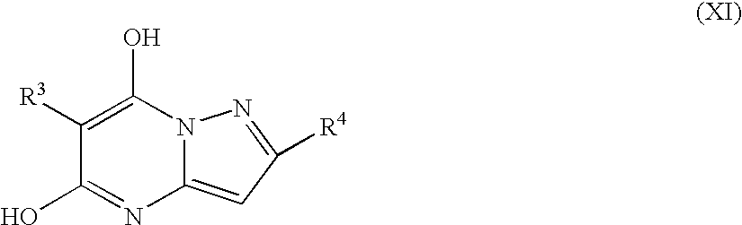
C1([R3])=C(O)N2C(=CC([R4])=N2)N=C1O
